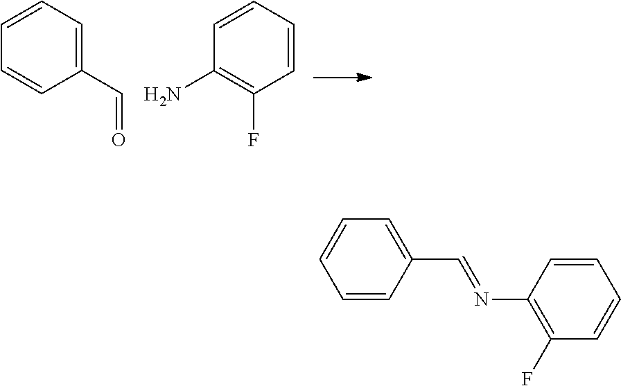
C1=CC(C=NC2=C(F)C=CC=C2)=CC=C1.C1(C=O)=CC=CC=C1.C1=CC=CC(N)=C1F
